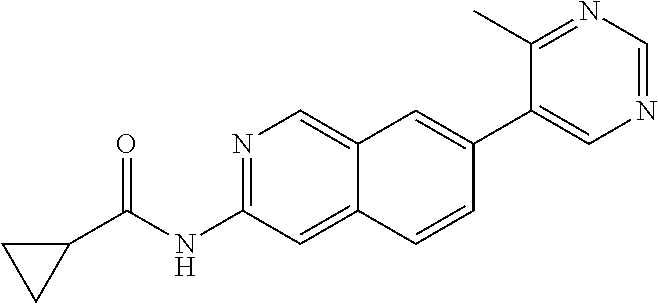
N1=C(NC(=O)C2CC2)C=C2C(=C1)C=C(C1=CN=CN=C1C)C=C2
